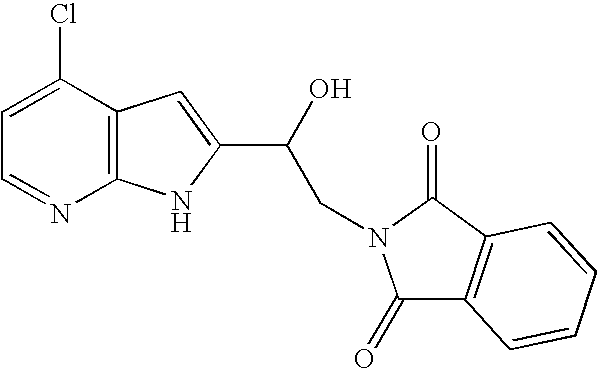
C1=C(Cl)C2=C(N=C1)NC(C(CN1C(=O)C3=C(C1=O)C=CC=C3)O)=C2
